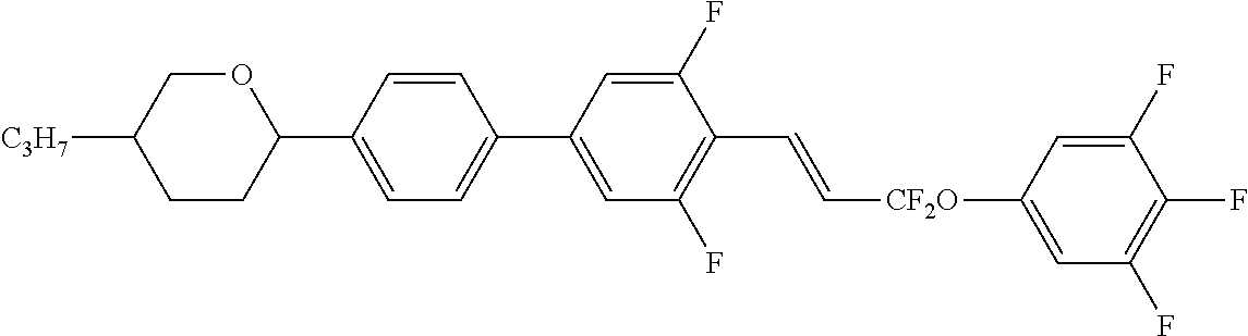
C1=CC(C2OCC([C3H7])CC2)=CC=C1C1=CC(F)=C(C=C[CF2O]C2=CC(F)=C(F)C(F)=C2)C(F)=C1
